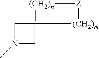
N1(C)CC2(C1)[(CH2)m][Z][(CH2)n]2
